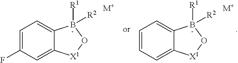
C12=CC=C(F)C=C1[X1]OB2([R1])[R2].[M+].C12=CC=CC=C1[X1]OB2([R1])[R2].[M+]
